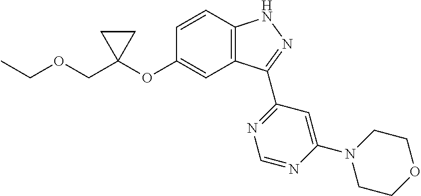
C12=C(C=CC(OC3(COCC)CC3)=C1)NN=C2C1=NC=NC(N2CCOCC2)=C1
